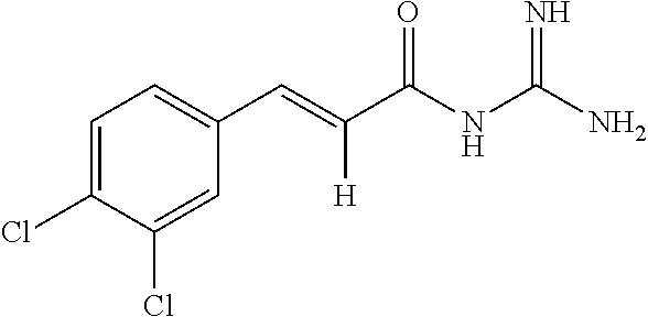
C1=C(Cl)C(Cl)=CC(C=C(C(NC(N)=N)=O)[H])=C1
